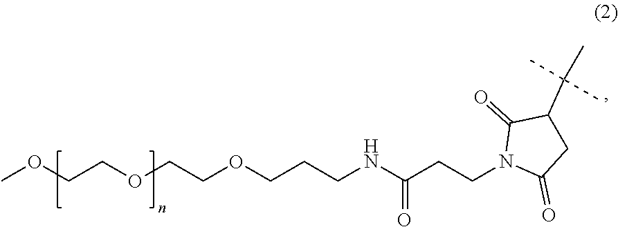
COCCOCCOCCCNC(CCN1C(=O)CC(C(C)(C)C)C1=O)=O
